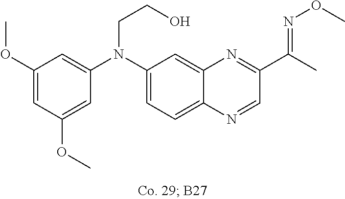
C1(OC)=CC(OC)=CC(N(C2=CC=C3C(=C2)N=C(C(C)=NOC)C=N3)CCO)=C1
